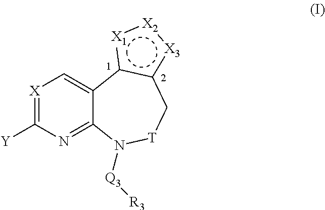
[X]1=C([Y])N=C2C(=C1)c1c([X3]:[X2]:[X1]1)C[T]N2[Q3][R3]
